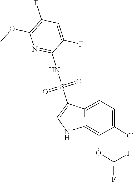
C1(F)=C(OC)N=C(NS(=O)(=O)C2=CNC3=C(OC(F)F)C(Cl)=CC=C23)C(F)=C1
